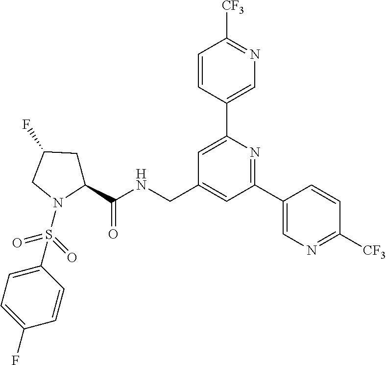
C1=C(C2=CN=C([CF3])C=C2)N=C(C2=CN=C([CF3])C=C2)C=C1CNC(C1CC(F)CN1S(=O)(=O)C1=CC=C(F)C=C1)=O
